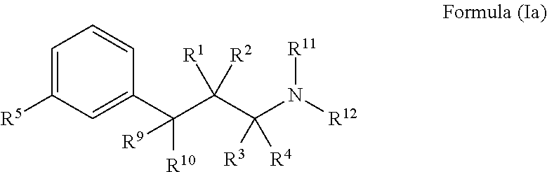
C1([R5])=CC=CC(C(C(C(N([R11])[R12])([R3])[R4])([R1])[R2])([R10])[R9])=C1
